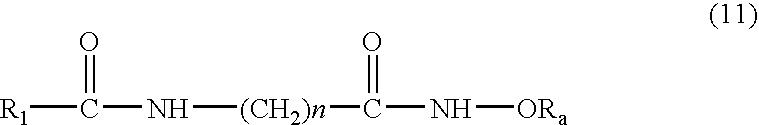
[R1]C(N[(CH2)n]C(N[ORa])=O)=O
